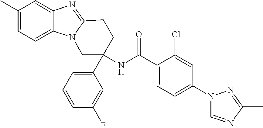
C12=CC=C(C)C=C1N=C1N2CC(NC(C2=CC=C(N3C=NC(C)=N3)C=C2Cl)=O)(C2=CC=CC(F)=C2)CC1
